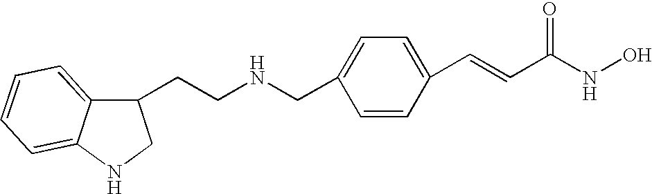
C1(CCNCC2=CC=C(C=CC(NO)=O)C=C2)C2=CC=CC=C2NC1
